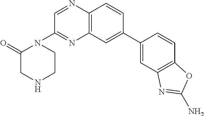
C12=C(C=C(C3=CC4=C(C=C3)OC(N)=N4)C=C1)N=C(N1C(=O)CNCC1)C=N2
